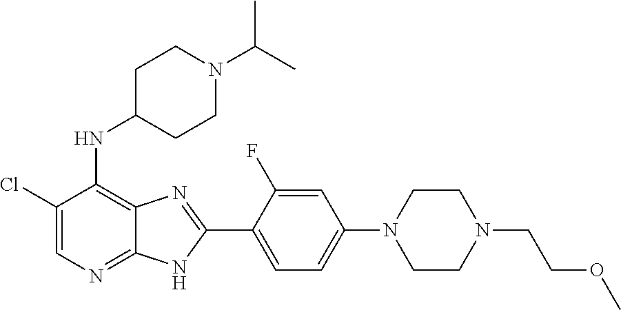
ClC1=CN=C2C(=C1NC1CCN(C(C)C)CC1)N=C(C1=CC=C(N3CCN(CCOC)CC3)C=C1F)N2
